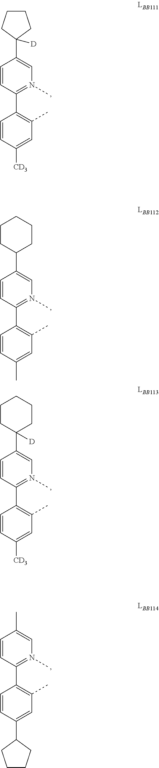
C1(C2([D])CCCC2)=CN(C)=C(C2=C(C)C=C([CD3])C=C2)C=C1.C1(C2CCCCC2)=CN(C)=C(C2=C(C)C=C(C)C=C2)C=C1.C1(C2([D])CCCCC2)=CN(C)=C(C2=C(C)C=C([CD3])C=C2)C=C1.C1(C)=CN(C)=C(C2=C(C)C=C(C3CCCC3)C=C2)C=C1
